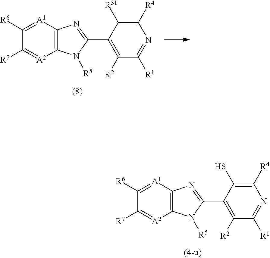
C12=C([A1]=C([R6])C([R7])=[A2]1)N=C(C1=C([R2])C([R1])=NC([R4])=C1[R31])N2[R5].C12=C([A1]=C([R6])C([R7])=[A2]1)N=C(C1=C([R2])C([R1])=NC([R4])=C1S)N2[R5]
